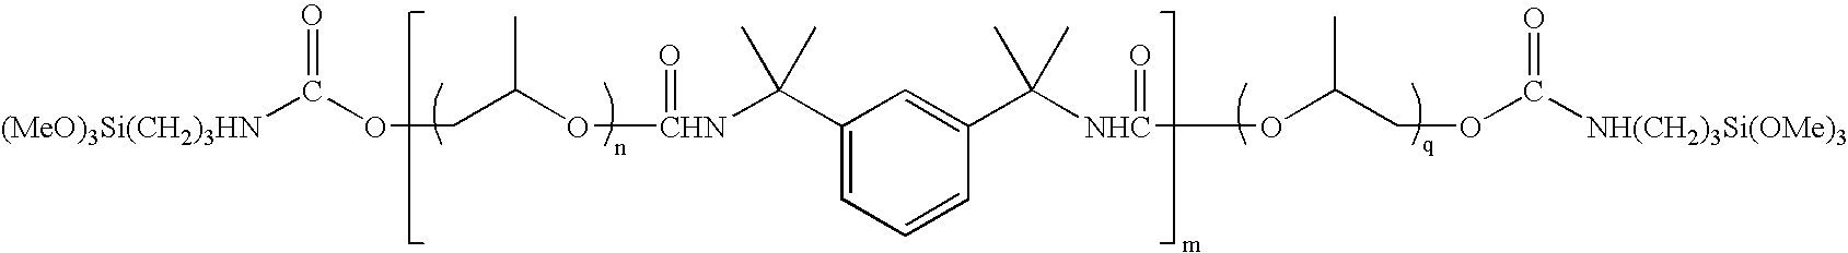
C(=O)([(MeO)3Si(CH2)3HN])OCC(O[CHN](=O)C(C1=CC=CC(C([NHC](OC(COC([NH(CH2)3Si(OMe)3])=O)C)=O)(C)C)=C1)(C)C)C
